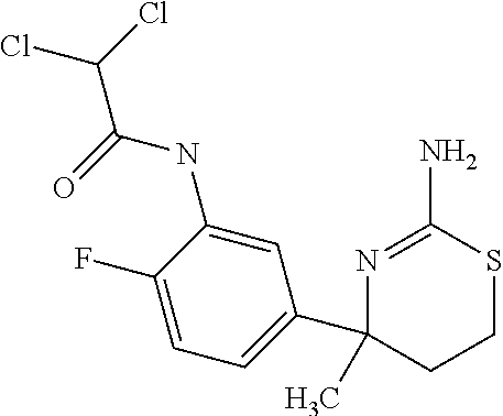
ClC(Cl)C(=O)NC1=CC(C2(C)CCSC(N)=N2)=CC=C1F
